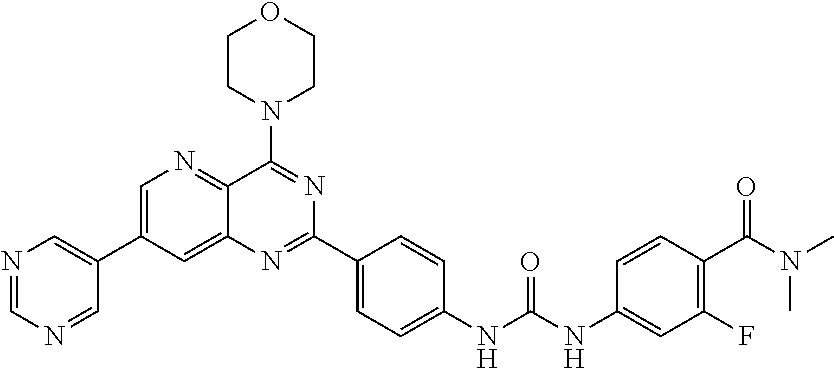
C1=C(C2=CN=CN=C2)C=C2C(=N1)C(N1CCOCC1)=NC(C1=CC=C(NC(NC3=CC(F)=C(C(N(C)C)=O)C=C3)=O)C=C1)=N2
